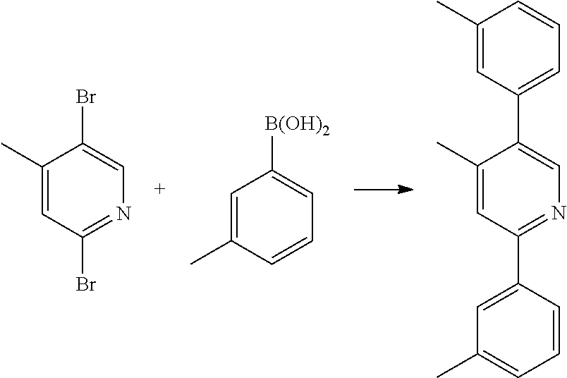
C1(C)=CC(C2=CC(C)=CC=C2)=NC=C1C1=CC=CC(C)=C1.C1(C)=CC(Br)=NC=C1Br.[B(OH)2]C1=CC=CC(C)=C1
